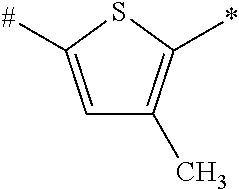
C1=C([#])SC(*)=C1C
